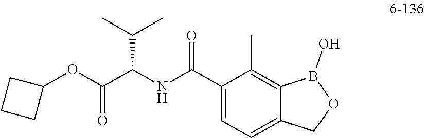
C1(OC(C(NC(C2=CC=C3C(=C2C)B(O)OC3)=O)C(C)C)=O)CCC1
